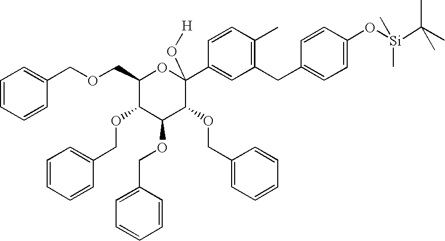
C(OCC1C(OCC2=CC=CC=C2)C(OCC2=CC=CC=C2)C(OCC2=CC=CC=C2)C(C2=CC(CC3=CC=C(O[Si](C)(C)C(C)(C)C)C=C3)=C(C)C=C2)(O[H])O1)C1=CC=CC=C1
